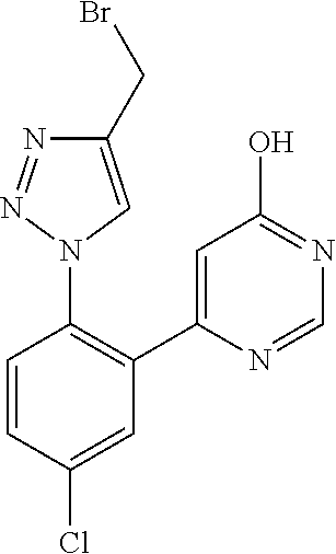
C1=CC(Cl)=CC(C2=CC(O)=NC=N2)=C1N1C=C(CBr)N=N1
